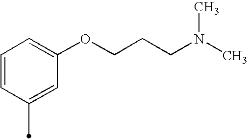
C1=CC(C)=CC(OCCCN(C)C)=C1
